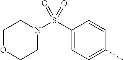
C1(S(N2CCOCC2)(=O)=O)=CC=C(C)C=C1
